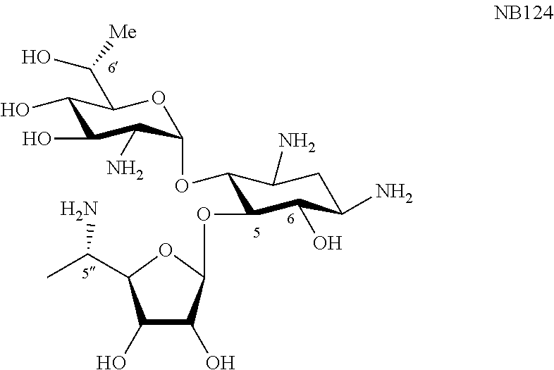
C1(O)C(O)C(N)C(OC2C(OC3C(O)C(O)C(C(C)N)O3)C(O)C(N)CC2N)OC1C(O)[Me]
